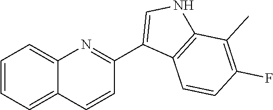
C1=CC=C2C(=C1)N=C(C1=CNC3=C1C=CC(F)=C3C)C=C2
